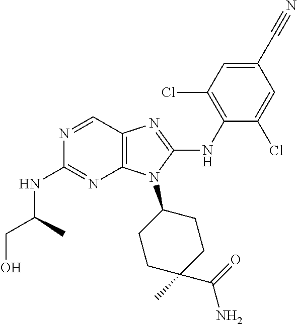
N1=CC2=C(N=C1NC(CO)C)N(C1CCC(C)(C(=O)N)CC1)C(NC1=C(Cl)C=C(C#N)C=C1Cl)=N2
